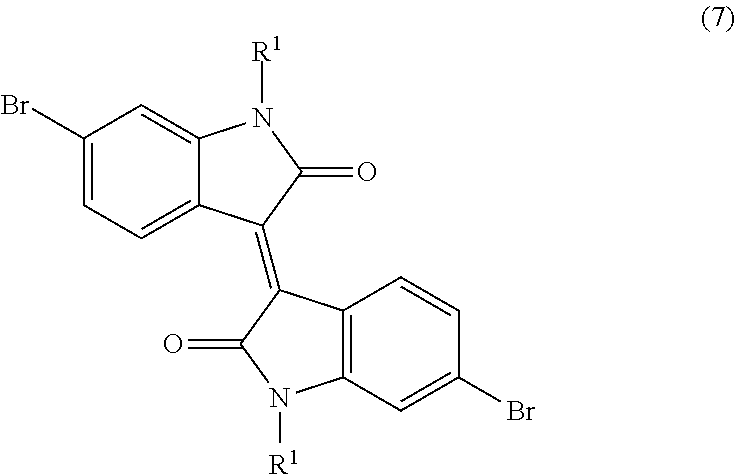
C1(Br)=CC=C2C(=C1)N([R1])C(=O)C2=C1C2=C(N([R1])C1=O)C=C(Br)C=C2
